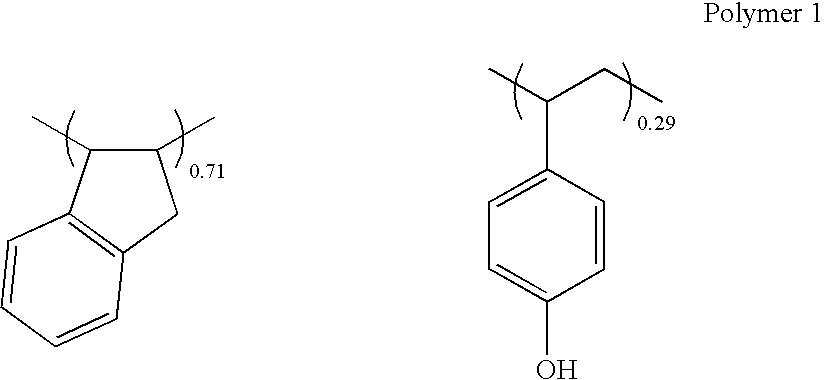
C1(C)C(C)C2=C(C1)C=CC=C2.C1=C(C(C)CC)C=CC(O)=C1
